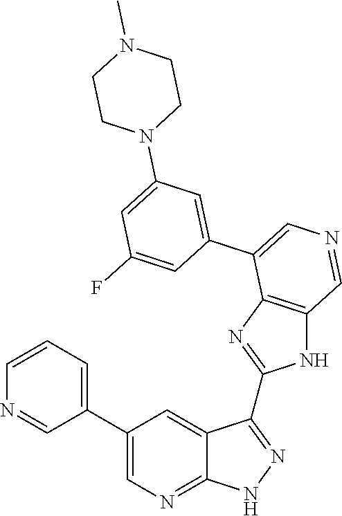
C1=CC=C(C2=CN=C3C(=C2)C(C2=NC4=C(N2)C=NC=C4C2=CC(N4CCN(C)CC4)=CC(F)=C2)=NN3)C=N1
